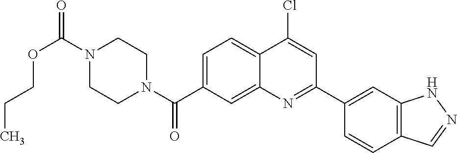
N1(C(OCCC)=O)CCN(C(=O)C2=CC=C3C(=C2)N=C(C2=CC4=C(C=C2)C=NN4)C=C3Cl)CC1
